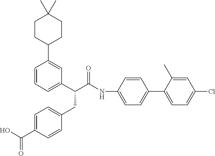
C1(NC(C(C2=CC=CC(C3CCC(C)(C)CC3)=C2)CC2=CC=C(C(O)=O)C=C2)=O)=CC=C(C2=CC=C(Cl)C=C2C)C=C1
